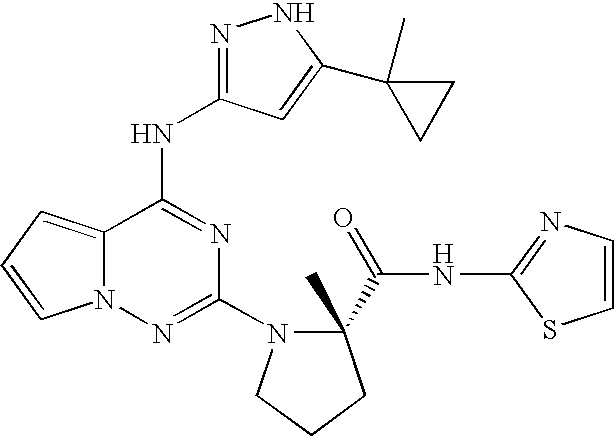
N1=C(NC2=NC(N3C(C(=O)NC4=NC=CS4)(C)CCC3)=NN3C2=CC=C3)C=C(C2(C)CC2)N1
